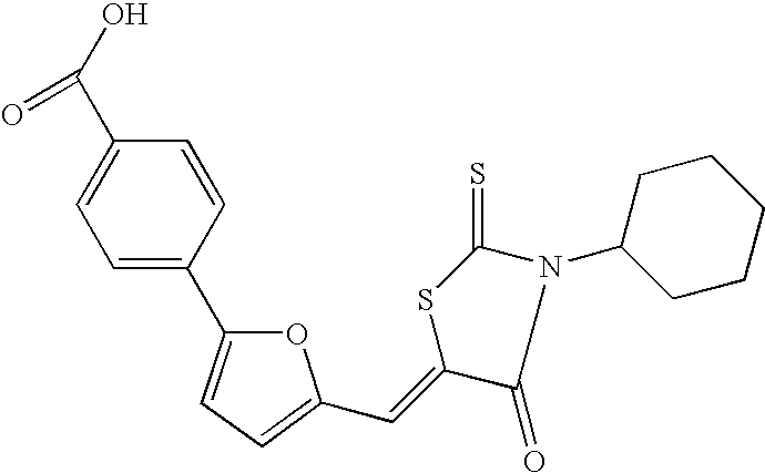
C1=C(C2=CC=C(C=C3C(=O)N(C4CCCCC4)C(=S)S3)O2)C=CC(C(O)=O)=C1
